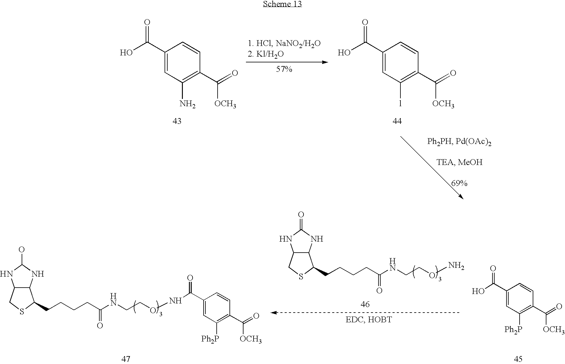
C1(C(O)=O)=CC(N)=C(C(=O)[OCH3])C=C1.C1(C(O)=O)=CC([l])=C(C(=O)[OCH3])C=C1.C12C(CSC1CCCCC(NCCONC(C1=CC([Ph2P])=C(C(=O)[OCH3])C=C1)=O)=O)NC(O)N2.OC(C1=CC([Ph2P])=C(C(=O)[OCH3])C=C1)=O.C12C(CSC1CCCCC(NCCON)=O)NC(=O)N2
